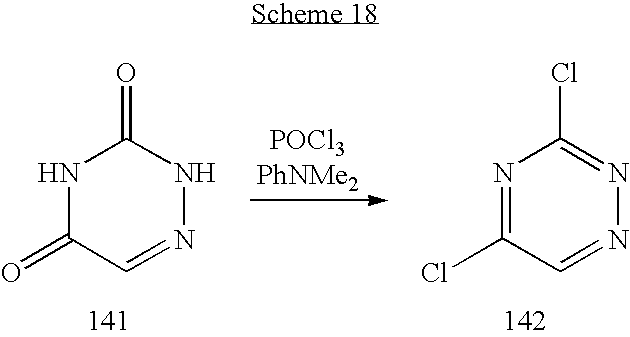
N1=C(Cl)C=NN=C1Cl.N1C(=O)C=NNC1=O
